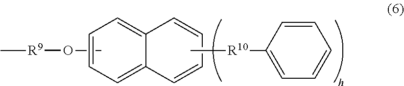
CO[R9]C.C1=C2C(=CC=C1)C=CC=C2.C[R10]C1=CC=CC=C1
